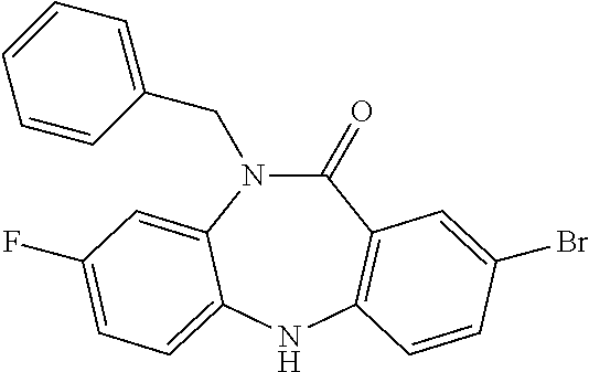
C(N1C(=O)C2=C(NC3=CC=C(F)C=C13)C=CC(Br)=C2)C1=CC=CC=C1
